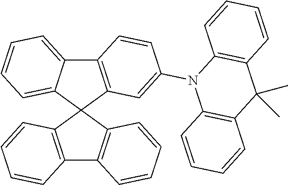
C12=C(C3(C4=C1C=CC=C4)C1=C(C4=CC=CC=C34)C=CC(N3C4=C(C(C)(C)C5=C3C=CC=C5)C=CC=C4)=C1)C=CC=C2
